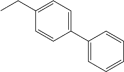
C1(C2=CC=CC=C2)=CC=C(CC)C=C1
